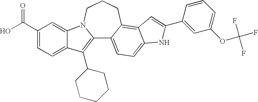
C12=C(C3CCCCC3)C3=CC=C(C(O)=O)C=C3N1CCCC1=C3C(=CC=C21)NC(C1=CC(OC(F)(F)F)=CC=C1)=C3
